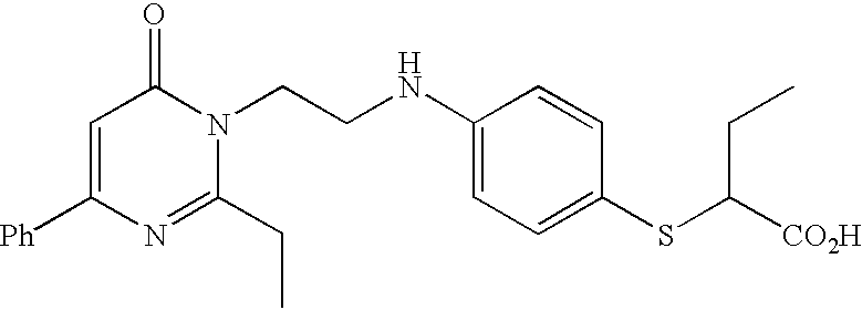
C1=C([Ph])N=C(CC)N(CCNC2=CC=C(SC([CO2H])CC)C=C2)C1=O
